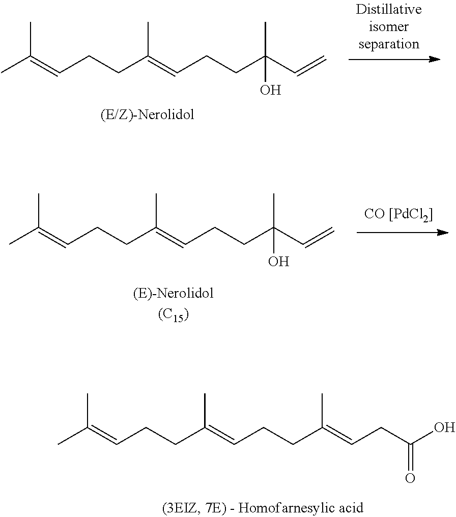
C(CCC(=CCCC(=CCC(O)=O)C)C)=C(C)C.CC(=CCCC(=CCCC(C=C)(C)O)C)C.CC(=CCCC(=CCCC(C=C)(C)O)C)C
